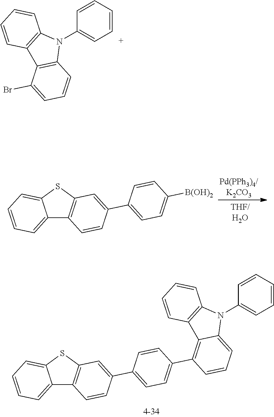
C1(N2C3=C(C4=C2C=CC=C4Br)C=CC=C3)=CC=CC=C1.C12=CC=CC=C1SC1=C2C=CC(C2=CC=C([B(OH)2])C=C2)=C1.C12=CC=CC=C1SC1=C2C=CC(C2=CC=C(C3=C4C5=C(N(C6=CC=CC=C6)C4=CC=C3)C=CC=C5)C=C2)=C1
